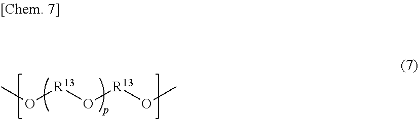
CO[R13]O[R13]OC
